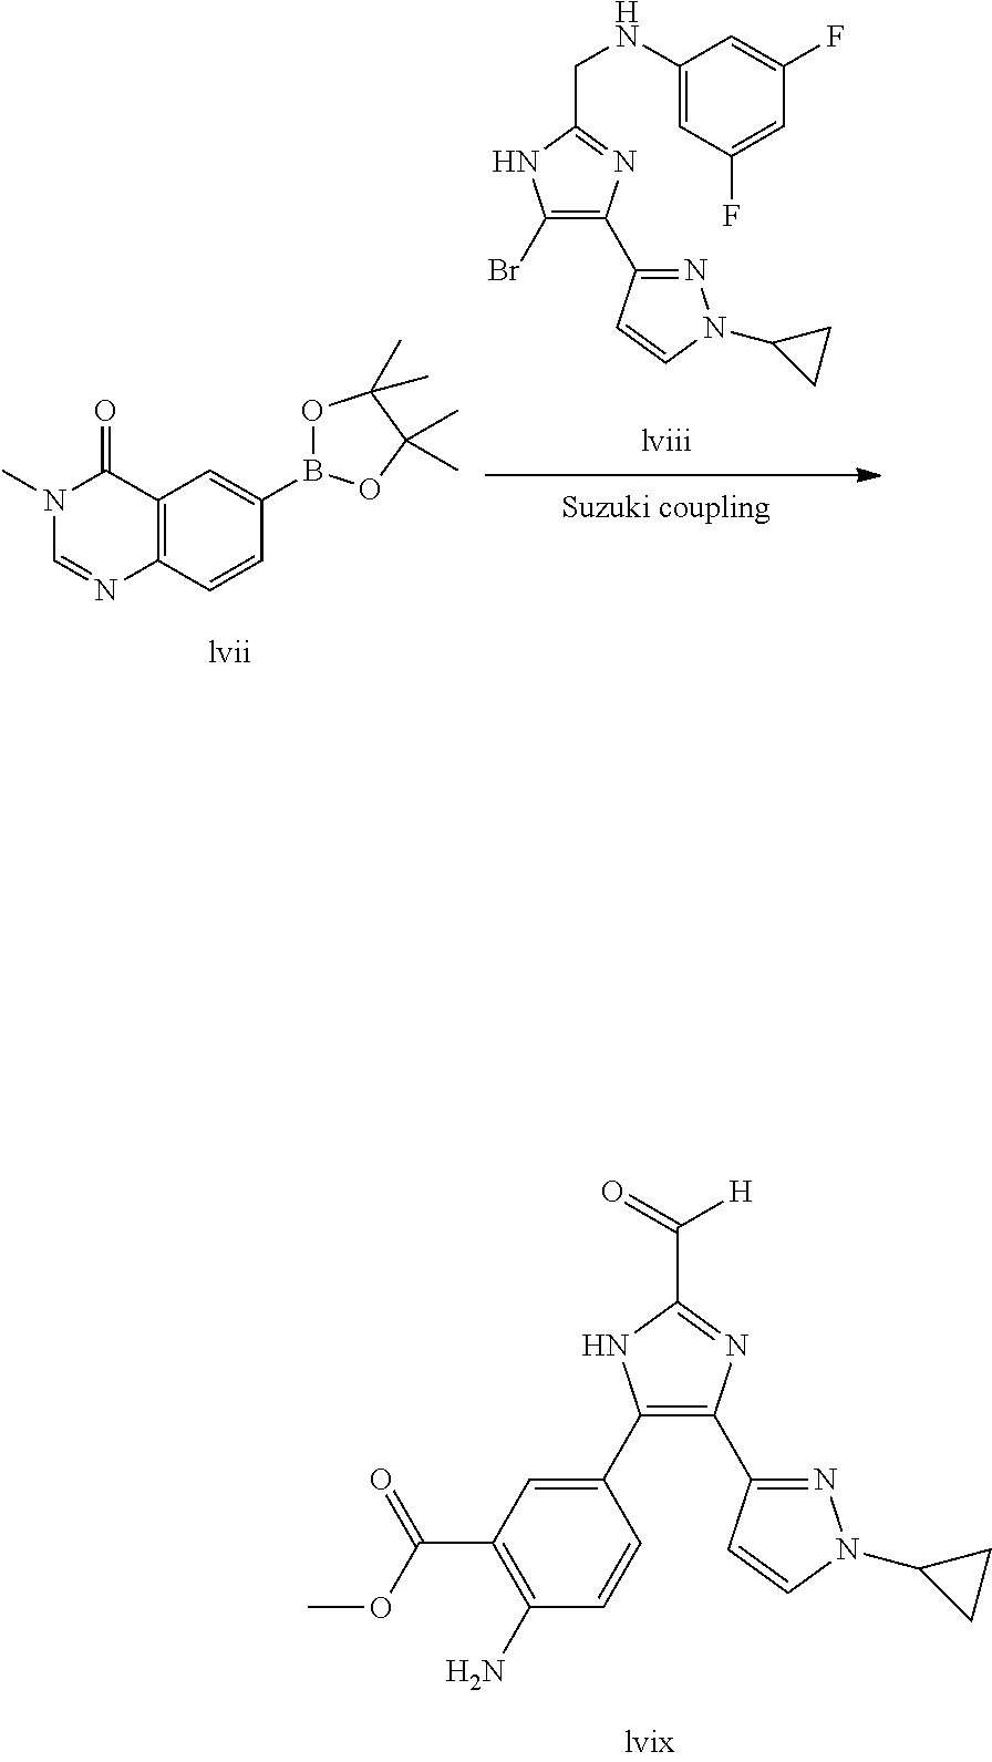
C12=C(C=CC(B3OC(C)(C)C(C)(C)O3)=C1)N=CN(C)C2=O.C1(Br)=C(C2=NN(C3CC3)C=C2)N=C(CNC2=CC(F)=CC(F)=C2)N1.C1(C2=C(C3=NN(C4CC4)C=C3)N=C(C([H])=O)N2)=CC(C(=O)OC)=C(N)C=C1
